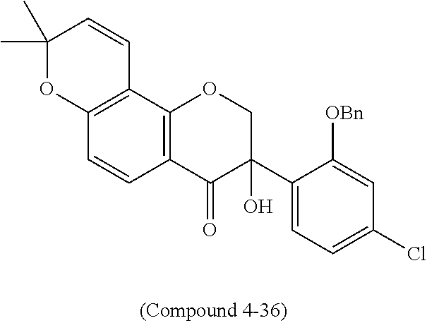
C1(C)(C)OC2=C(C=C1)C1=C(C=C2)C(=O)C(C2=CC=C(Cl)C=C2[OBn])(O)CO1
